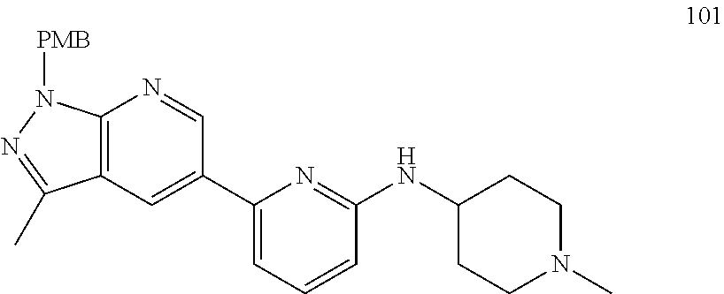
C12=C(C=C(C3=CC=CC(NC4CCN(C)CC4)=N3)C=N1)C(C)=NN2[PMB]
